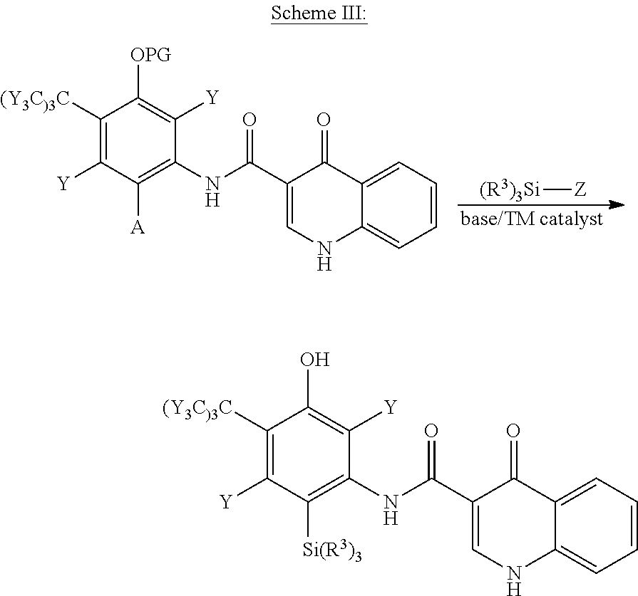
C1([(Y3C)3C])=C([Y])C([A])=C(NC(C2=CNC3=CC=CC=C3C2=O)=O)C([Y])=C1[OPG].[(R3)3Si][Z].C1([(Y3C)3C])=C([Y])C([Si(R3)3])=C(NC(C2=CNC3=CC=CC=C3C2=O)=O)C([Y])=C1O
